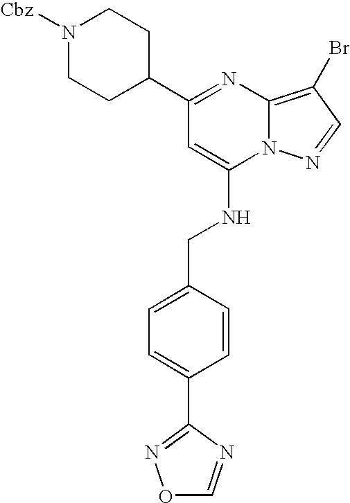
C1(C2=NC3=C(Br)C=NN3C(NCC3=CC=C(C4=NOC=N4)C=C3)=C2)CCN([Cbz])CC1
